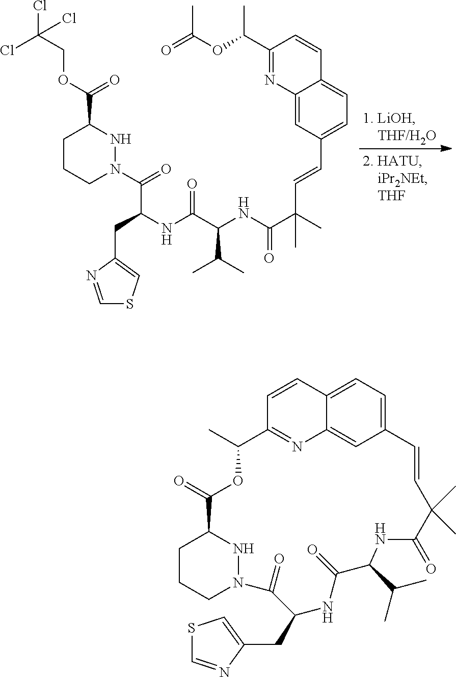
ClC(COC(C1CCCN(C(=O)C(NC(C(NC(C(C)(C=CC2=CC=C3C(=C2)N=C(C(OC(=O)C)C)C=C3)C)=O)C(C)C)=O)CC2=CSC=N2)N1)=O)(Cl)Cl.C1=CC2=CC=C3C=C2N=C1C(C)OC(=O)C1CCCN(N1)C(=O)C(CC1=CSC=N1)NC(=O)C(C(C)C)NC(=O)C(C)(C)C=C3
